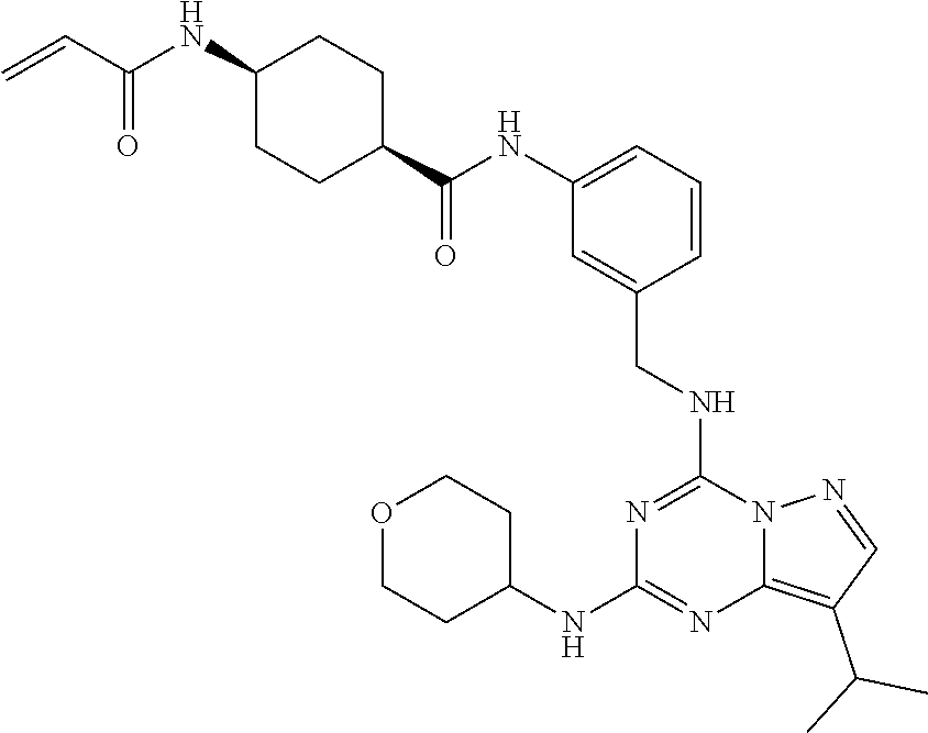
C1(NC(=O)C2CCC(NC(=O)C=C)CC2)=CC=CC(CNC2=NC(NC3CCOCC3)=NC3=C(C(C)C)C=NN23)=C1
